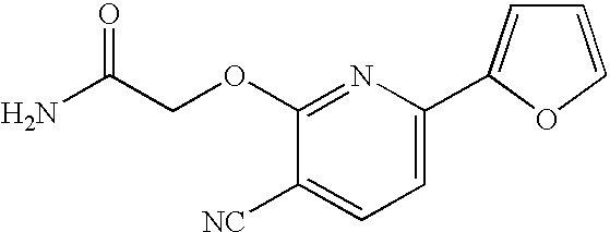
C1=C(C2=CC=CO2)N=C(OCC(N)=O)C([NC])=C1
